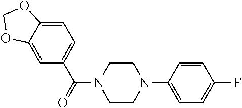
C1=C2C(=CC=C1C(=O)N1CCN(C3=CC=C(F)C=C3)CC1)OCO2
